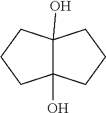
C12(O)C(O)(CCC1)CCC2
